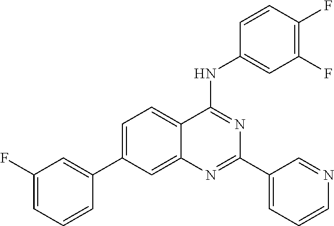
C1=C(C2=CC(F)=CC=C2)C=C2C(=C1)C(NC1=CC(F)=C(F)C=C1)=NC(C1=CC=CN=C1)=N2
